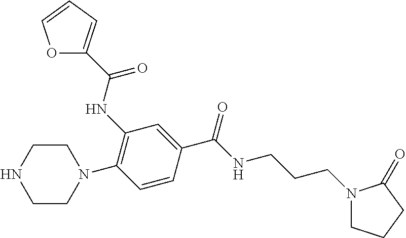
C1CN(C2=C(NC(=O)C3=CC=CO3)C=C(C(NCCCN3CCCC3=O)=O)C=C2)CCN1
